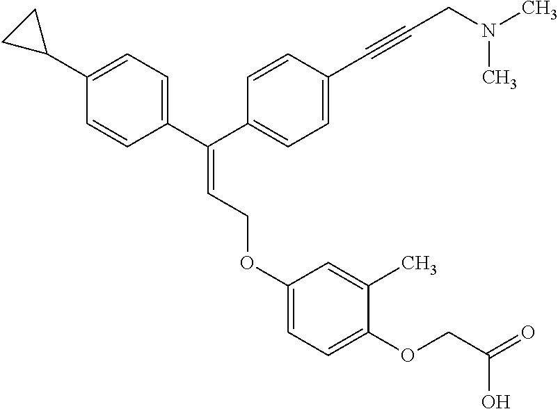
C1=C(OCC=C(C2=CC=C(C3CC3)C=C2)C2=CC=C(C#CCN(C)C)C=C2)C=C(C)C(OCC(=O)O)=C1
